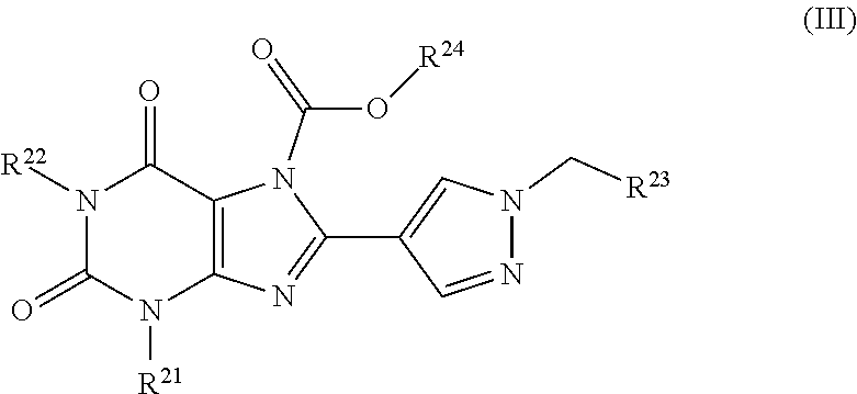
N1([R22])C(=O)N([R21])C2=C(C1=O)N(C(O[R24])=O)C(C1=CN(C[R23])N=C1)=N2
